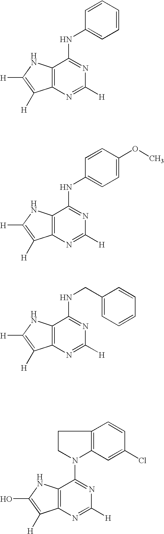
C1=CC=CC=C1NC1=NC([H])=NC2=C1NC([H])=C2[H].C1=CC(OC)=CC=C1NC1=NC([H])=NC2=C1NC([H])=C2[H].C(NC1=NC([H])=NC2=C1NC([H])=C2[H])C1=CC=CC=C1.C1CN(C2=NC([H])=NC3=C2NC(O)=C3[H])C2=C1C=CC(Cl)=C2
